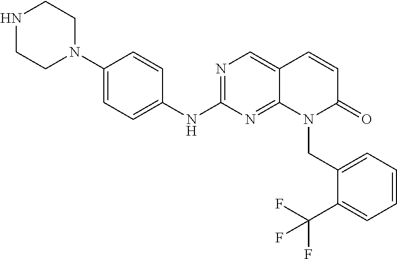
N1=C(NC2=CC=C(N3CCNCC3)C=C2)N=C2C(=C1)C=CC(=O)N2CC1=CC=CC=C1C(F)(F)F
